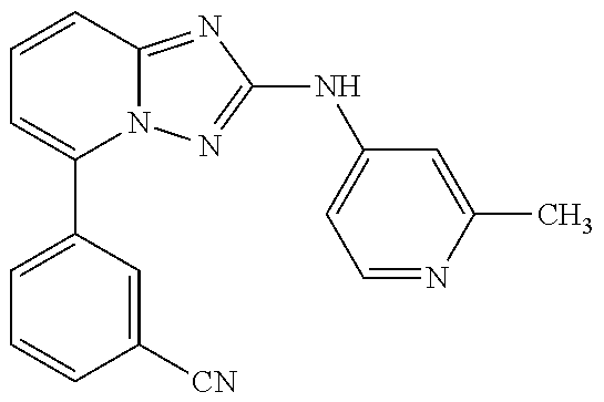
C1=C(C2=CC=CC3=NC(NC4=CC=NC(C)=C4)=NN23)C=C([CN])C=C1
